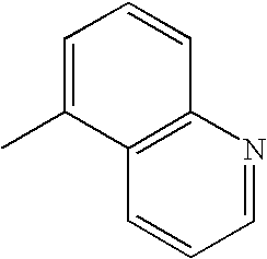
C12=C(N=CC=C1)C=CC=C2C
